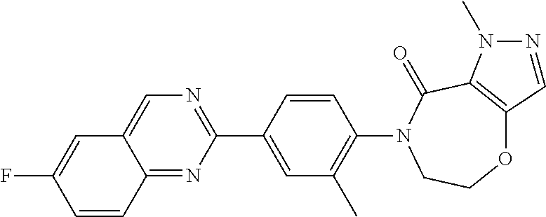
O1C2=C(C(=O)N(C3=C(C)C=C(C4=NC=C5C(=N4)C=CC(F)=C5)C=C3)CC1)N(C)N=C2
